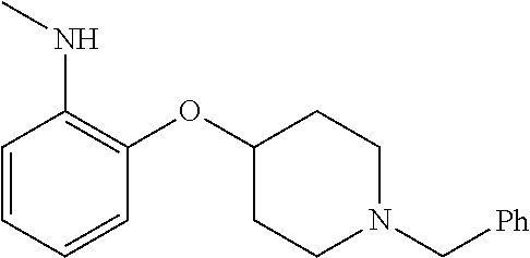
C1=CC=CC(OC2CCN(C[Ph])CC2)=C1NC
